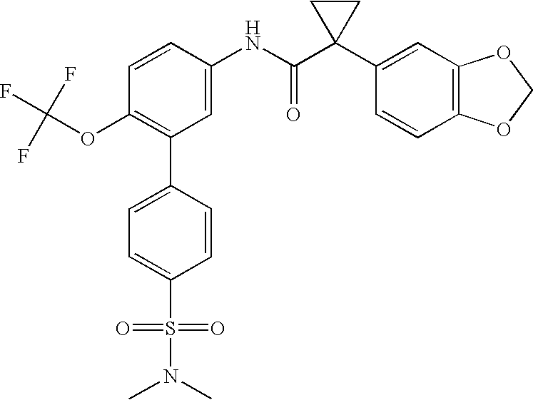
C1(C2=C(OC(F)(F)F)C=CC(NC(C3(C4=CC5=C(C=C4)OCO5)CC3)=O)=C2)=CC=C(S(=O)(=O)N(C)C)C=C1
